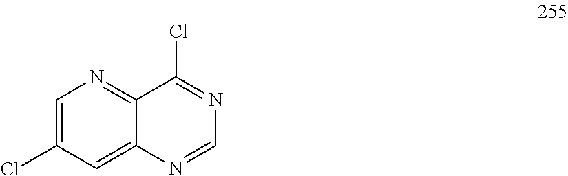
C1=C(Cl)C=C2C(=N1)C(Cl)=NC=N2
